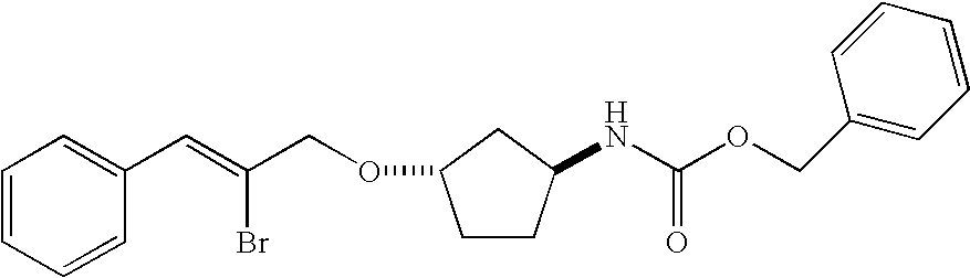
C1=CC=CC(C=C(COC2CCC(NC(OCC3=CC=CC=C3)=O)C2)Br)=C1
